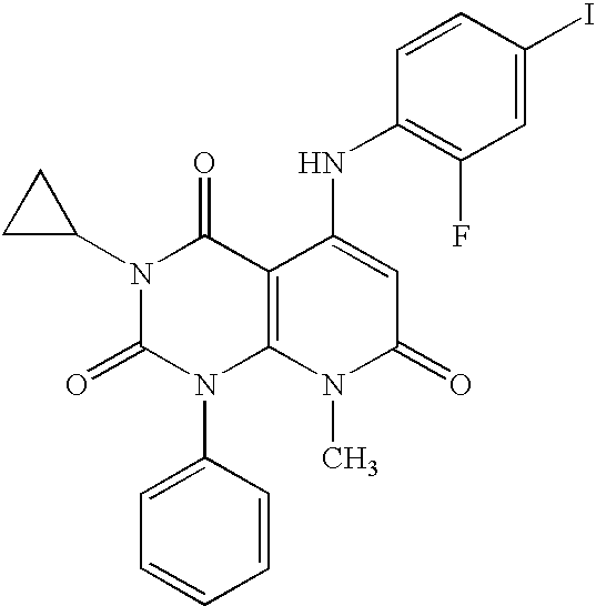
N1(C2CC2)C(=O)N(C2=CC=CC=C2)C2=C(C1=O)C(NC1=C(F)C=C(I)C=C1)=CC(=O)N2C
